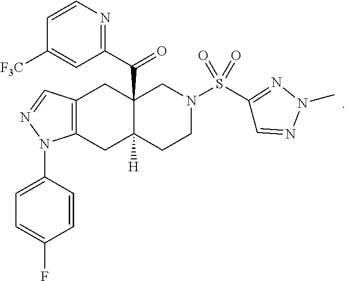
C12([H])C(C(C3=NC=CC([F3C])=C3)=O)(CN(S(C3=NN(C)N=C3)(=O)=O)CC1)CC1=C(C2)N(C2=CC=C(F)C=C2)N=C1
